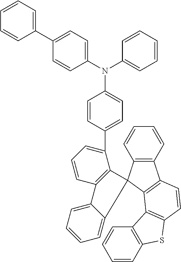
N(C1=CC=C(C2=CC=CC3=C2C2(C4=CC=CC=C34)C3=C(C4=C2C2=C(C=C4)SC4=C2C=CC=C4)C=CC=C3)C=C1)(C1=CC=C(C2=CC=CC=C2)C=C1)C1=CC=CC=C1
